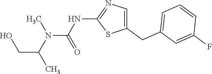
N(C(=O)N(C)C(CO)C)C1=NC=C(CC2=CC=CC(F)=C2)S1
